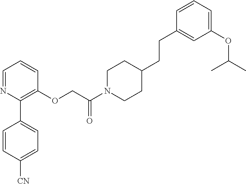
C1=NC(C2=CC=C([CN])C=C2)=C(OCC(N2CCC(CCC3=CC(OC(C)C)=CC=C3)CC2)=O)C=C1
